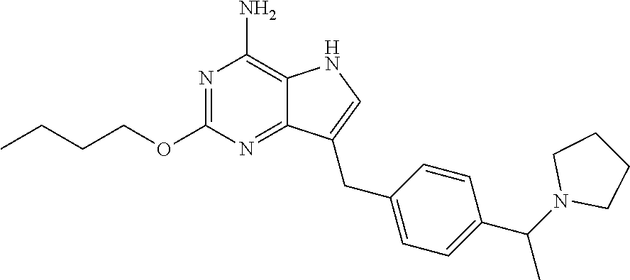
N1=C(OCCCC)N=C2C(=C1N)NC=C2CC1=CC=C(C(N2CCCC2)C)C=C1
